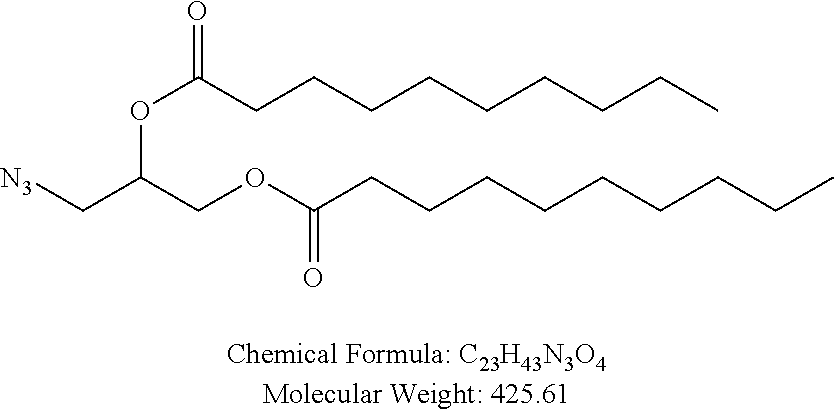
O(C(CCCCCCCCC)=O)C(COC(CCCCCCCCC)=O)C[N3]
